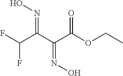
C(C(C(C(OCC)=O)=NO)=NO)(F)F
